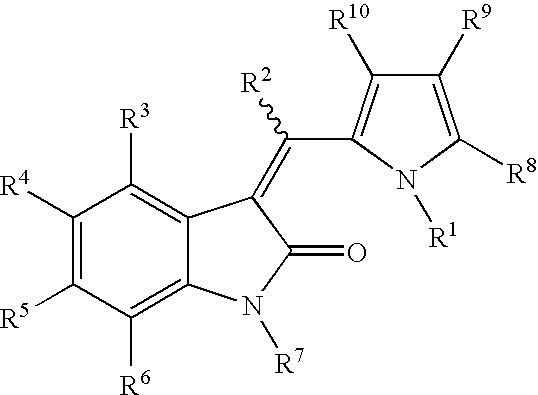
C1([R4])=C([R5])C([R6])=C2C(=C1[R3])C(=C(C1=C([R10])C([R9])=C([R8])N1[R1])[R2])C(=O)N2[R7]
